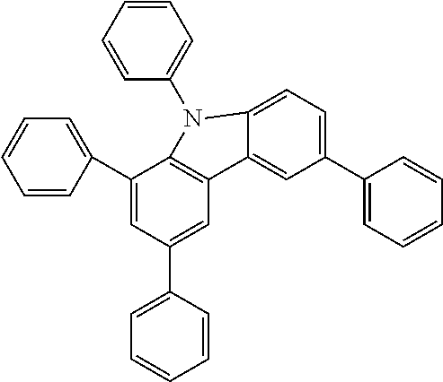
C1(C2=CC=CC=C2)=CC(C2=CC=CC=C2)=CC2=C1N(C1=CC=CC=C1)C1=CC=C(C3=CC=CC=C3)C=C21
